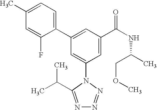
C1(C2=CC(C(NC(C)COC)=O)=CC(N3C(C(C)C)=NN=N3)=C2)=CC=C(C)C=C1F
